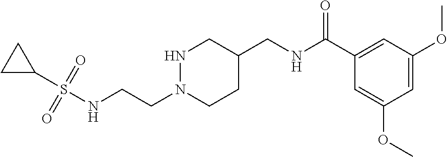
N(CCN1CCC(CNC(C2=CC(OC)=CC(OC)=C2)=O)CN1)S(C1CC1)(=O)=O
